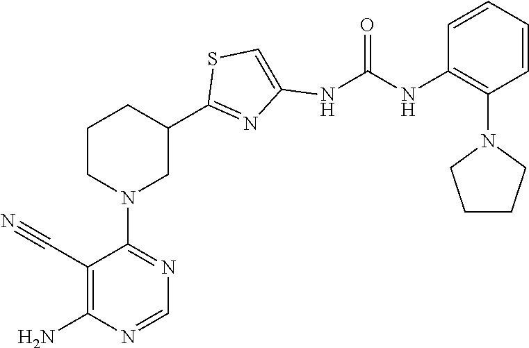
C1(N2CC(C3=NC(NC(=O)NC4=C(N5CCCC5)C=CC=C4)=CS3)CCC2)=NC=NC(N)=C1C#N
